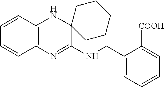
C1=CC2=C(C=C1)N=C(NCC1=CC=CC=C1[COOH])C1(N2)CCCCC1
